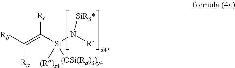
[SiR3*]N([R])[Si](C(=C([Rb])[Ra])[Rc])([(R)z4])[(OSi(Rd)3)y4]
